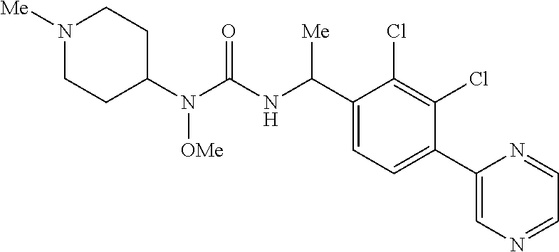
C1(N(C(NC(C2=CC=C(C3=CN=CC=N3)C(Cl)=C2Cl)[Me])=O)[OMe])CCN([Me])CC1
